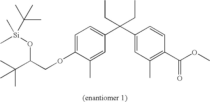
C1=C(OCC(C(C)(C)C)O[Si](C)(C(C)(C)C)C)C(C)=CC(C(C2=CC(C)=C(C(OC)=O)C=C2)(CC)CC)=C1
